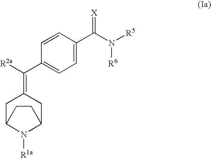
C1C2N([R1a])C(CC1=C([R2a])C1=CC=C(C(N([R6])[R5])=[X])C=C1)CC2
